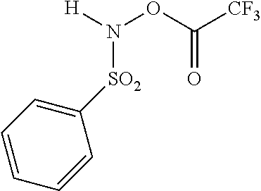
[H]N(OC([CF3])=O)[SO2]C1=CC=CC=C1
